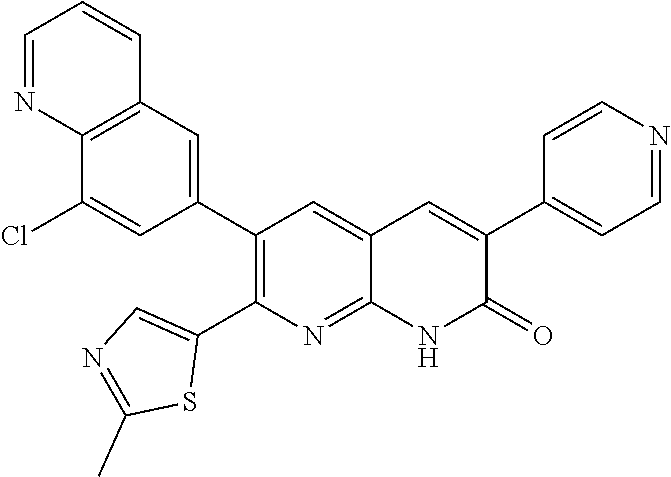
C12=C(C=C(C3=C(C4=CN=C(C)S4)N=C4C(=C3)C=C(C3=CC=NC=C3)C(=O)N4)C=C1Cl)C=CC=N2
